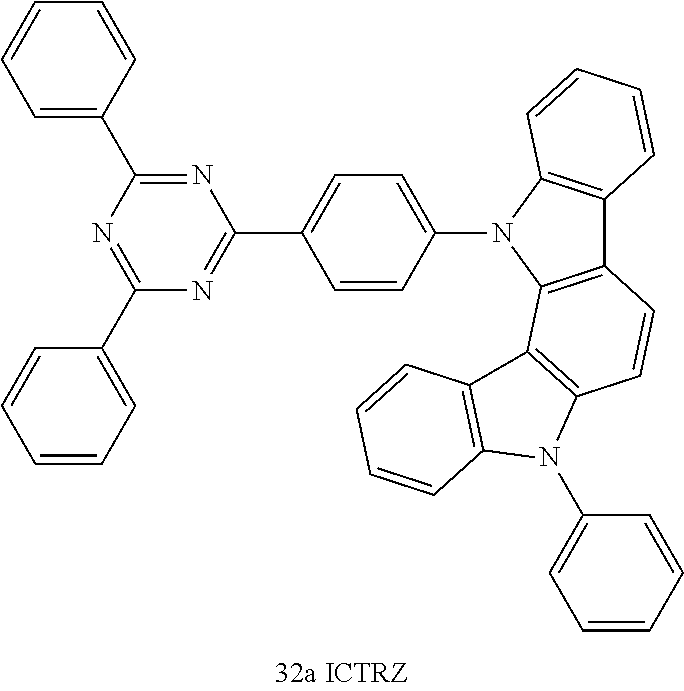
C1=CC=CC=C1C1=NC(C2=CC=C(N3C4=C(C5=C3C=CC=C5)C=CC3=C4C4=C(N3C3=CC=CC=C3)C=CC=C4)C=C2)=NC(C2=CC=CC=C2)=N1
